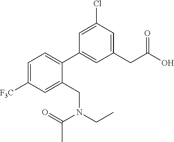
C1=C([F3C])C=C(CN(CC)C(=O)C)C(C2=CC(CC(O)=O)=CC(Cl)=C2)=C1
